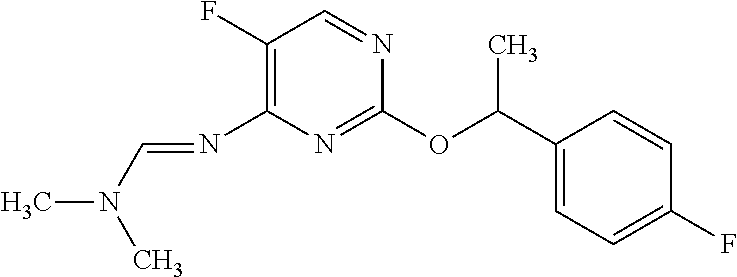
C1(OC(C2=CC=C(F)C=C2)C)=NC(N=CN(C)C)=C(F)C=N1
